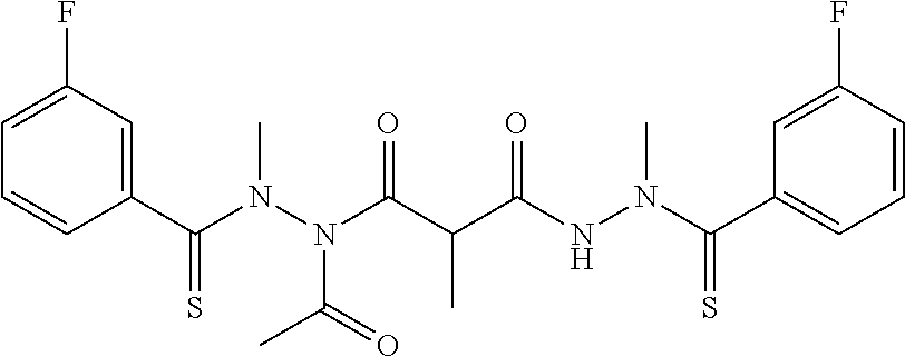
C1(C(N(N(C(C(C(NN(C(C2=CC=CC(F)=C2)=S)C)=O)C)=O)C(=O)C)C)=S)=CC(F)=CC=C1
